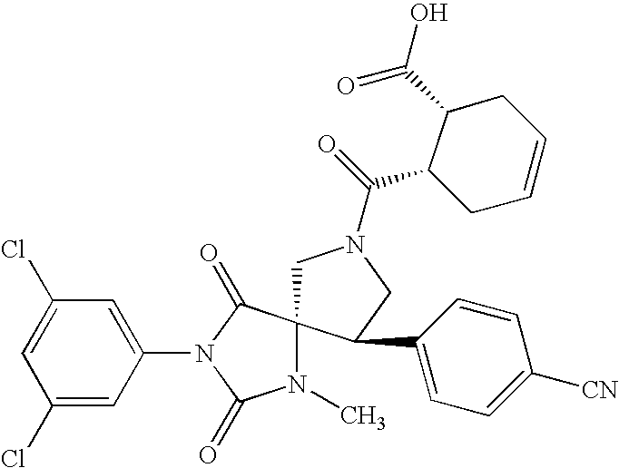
C1N(C(=O)C2C(C(O)=O)CC=CC2)CC(C2=CC=C([CN])C=C2)C12N(C)C(=O)N(C1=CC(Cl)=CC(Cl)=C1)C2=O
